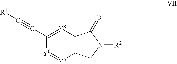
C12=C(CN([R2])C1=O)[Y5]=[Y6]C(C#C[R1])=[Y8]2
